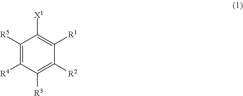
C1([R4])=C([R5])C([X1])=C([R1])C([R2])=C1[R3]
